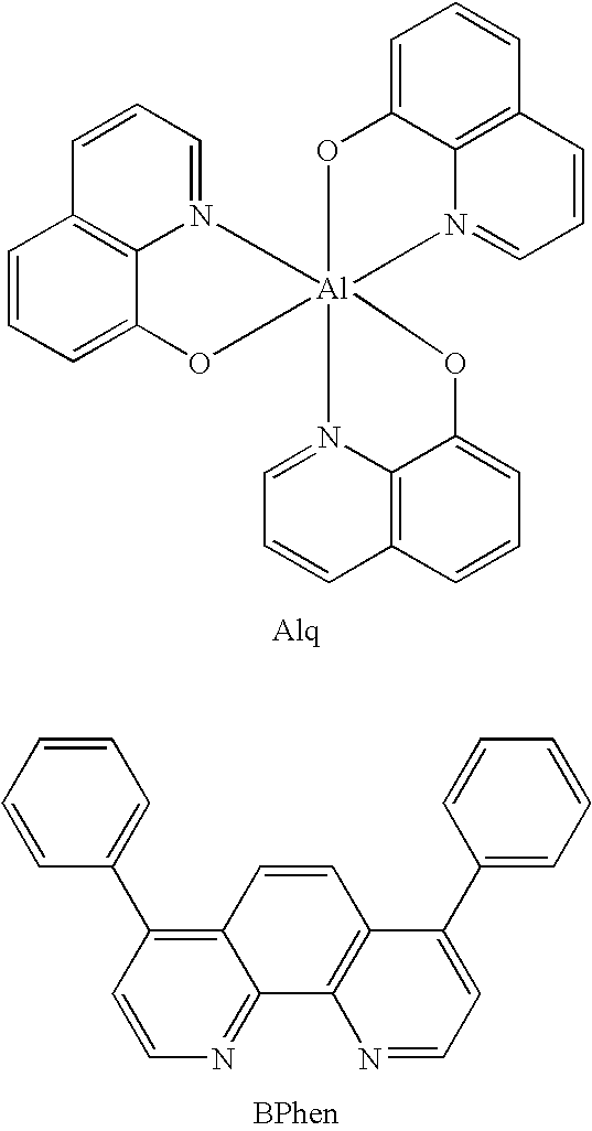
C1=CC=N2C3=C1C=CC=C3O[Al]213(OC2=CC=CC4=C2N1=CC=C4)OC1=CC=CC2=C1N3=CC=C2.C12=NC=CC(C3=CC=CC=C3)=C1C=CC1=C2N=CC=C1C1=CC=CC=C1
